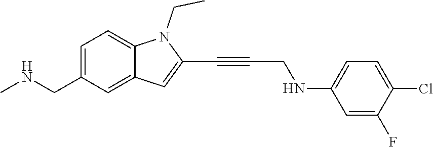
C1=C2C(=CC=C1CNC)N(CC)C(C#CCNC1=CC=C(Cl)C(F)=C1)=C2
